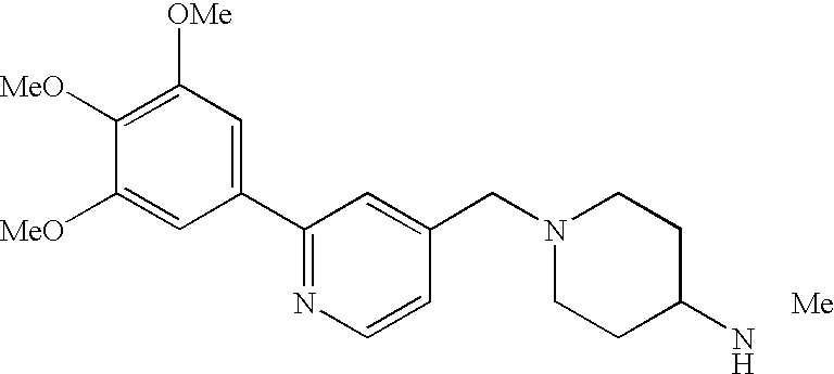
C1(C2=NC=CC(CN3CCC(N)CC3)=C2)=CC([OMe])=C([MeO])C([MeO])=C1.[Me]
